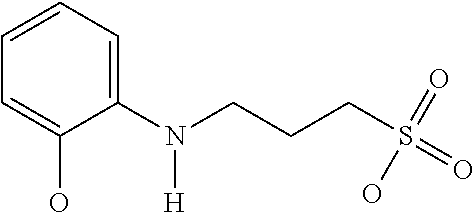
N(CCCS(=O)(=O)O)(C1=CC=CC=C1O)[H]
